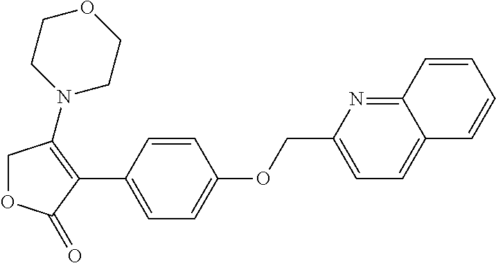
C1OC(=O)C(C2=CC=C(OCC3=CC=C4C(=N3)C=CC=C4)C=C2)=C1N1CCOCC1
